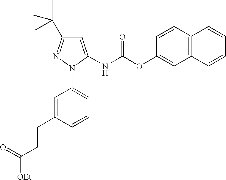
C1=CC2=C(C=C1OC(NC1=CC(C(C)(C)C)=NN1C1=CC=CC(CCC([OEt])=O)=C1)=O)C=CC=C2
